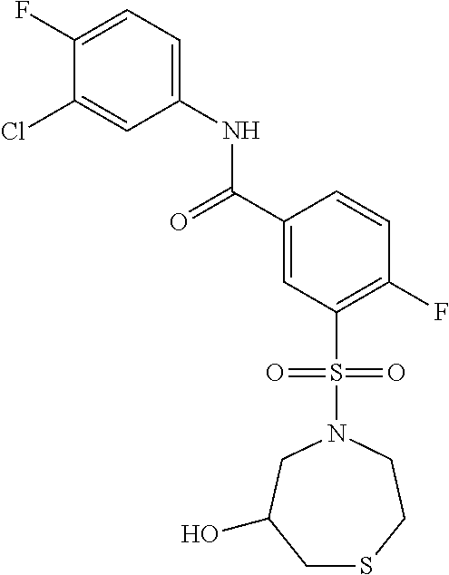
C(C1=CC(S(N2CCSCC(O)C2)(=O)=O)=C(F)C=C1)(=O)NC1=CC=C(F)C(Cl)=C1
